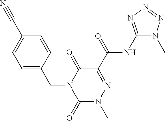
C1=C(CN2C(=O)N(C)N=C(C(=O)NC3=NN=NN3C)C2=O)C=CC(C#N)=C1
